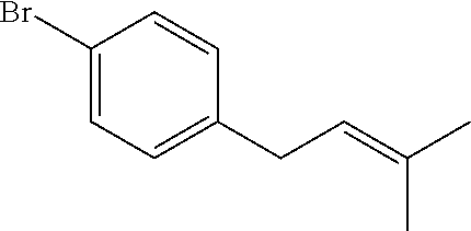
C1=C(Br)C=CC(CC=C(C)C)=C1
